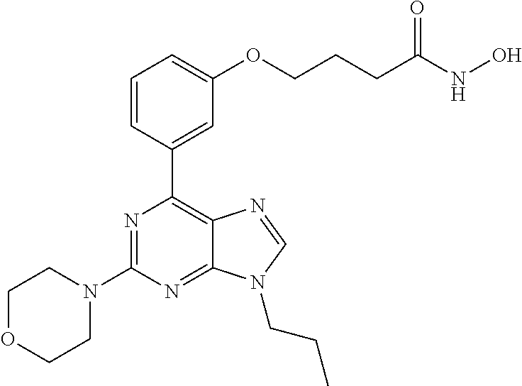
C1=CC(C2=C3C(=NC(N4CCOCC4)=N2)N(CCC)C=N3)=CC(OCCCC(NO)=O)=C1
